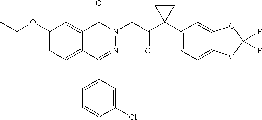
C1(OCC)=CC=C2C(=C1)C(=O)N(CC(C1(C3=CC=C4C(=C3)OC(F)(F)O4)CC1)=O)N=C2C1=CC=CC(Cl)=C1
